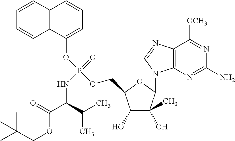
C1(O)C(C)(O)C(N2C3=C(N=C2)C([OCH3])=NC(N)=N3)OC1COP(OC1=CC=CC2=C1C=CC=C2)(=O)NC(C(OCC(C)(C)C)=O)C(C)C
